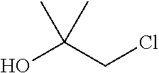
C(CCl)(O)(C)C
